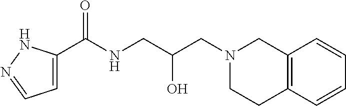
C1=C(C(NCC(CN2CC3=C(CC2)C=CC=C3)O)=O)NN=C1
